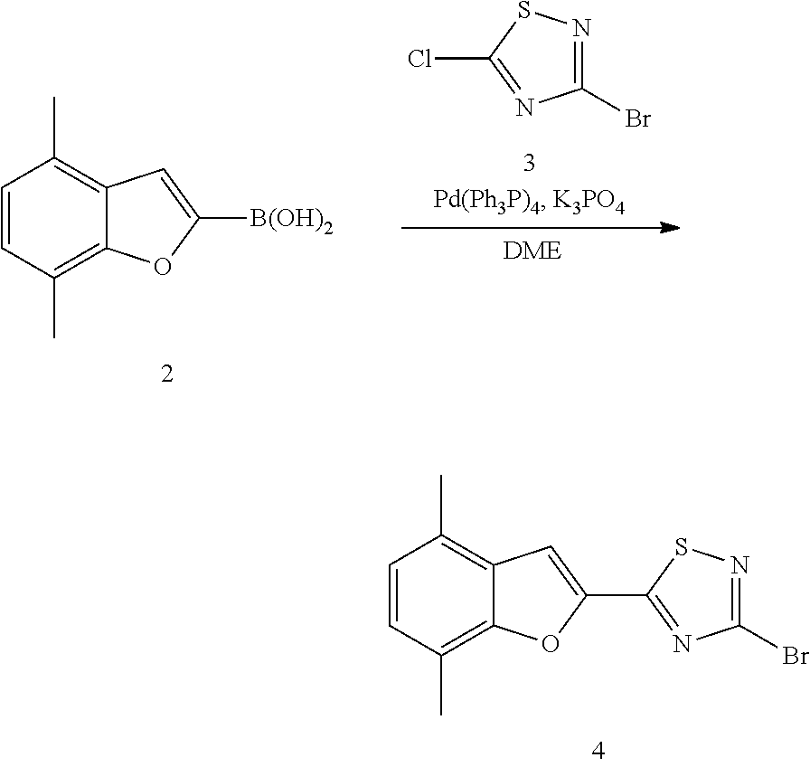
C1=CC(C)=C2C(=C1C)C=C(C1=NC(Br)=NS1)O2.C1=CC(C)=C2C(=C1C)C=C([B(OH)2])O2.ClC1=NC(Br)=NS1
